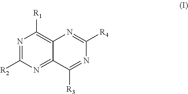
C12=NC([R2])=NC([R1])=C1N=C([R4])N=C2[R3]
